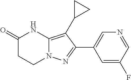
C1C(=O)NC2=C(C3CC3)C(C3=CN=CC(F)=C3)=NN2C1
